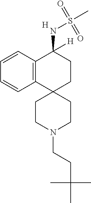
C12=C(C=CC=C1)C(NS(C)(=O)=O)([H])CCC21CCN(CCC(C)(C)C)CC1.[H]
